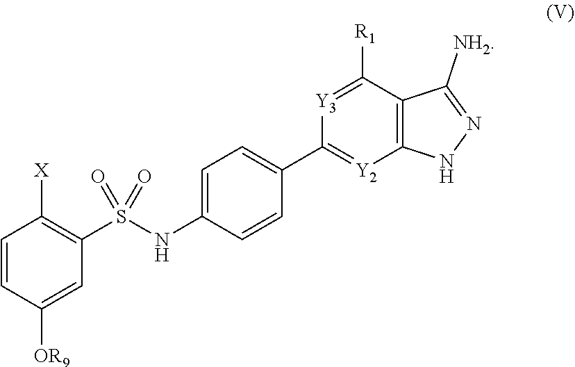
S(=O)(C1=C([X])C=CC([OR9])=C1)(=O)NC1=CC=C(C2=[Y2]C3=C(C([NH2])=NN3)C([R1])=[Y3]2)C=C1
